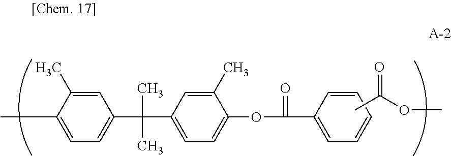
CC1=CC=C(C(C)(C)C2=CC=C(OC(=O)C3=CC=CC=C3)C(C)=C2)C=C1C.CC(OC)=O
